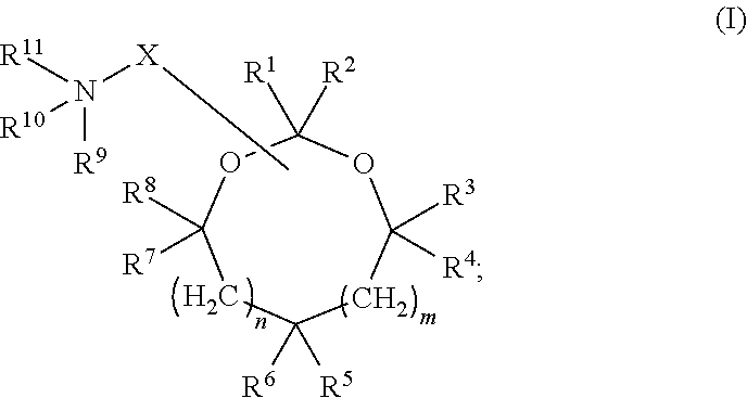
C1([R2])([R1])OC([R8])([R7])CC([R6])([R5])CC([R3])([R4])O1.N([R9])([R11])([X]C)[R10]
